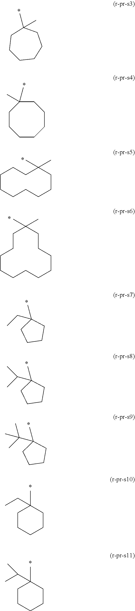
C1CCCC(C)(C)CC1.C1CCCCC(C)(C)CC1.C1CCCCCCC(C)(C)CC1.C1CCCCCCCCC(C)(C)CC1.CCC1(C)CCCC1.CC1(C(C)C)CCCC1.C(C1(C)CCCC1)(C)(C)C.C1CCCCC1(CC)C.C1CCCCC1(C(C)C)C
